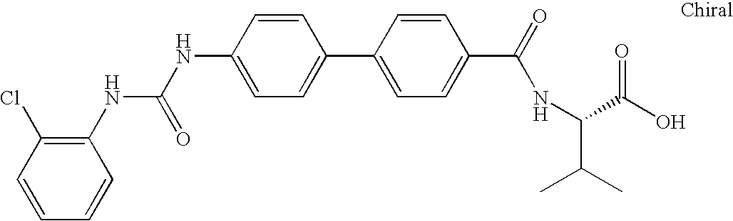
C1=C(NC(=O)NC2=C(Cl)C=CC=C2)C=CC(C2=CC=C(C(NC(C(C)C)C(O)=O)=O)C=C2)=C1
